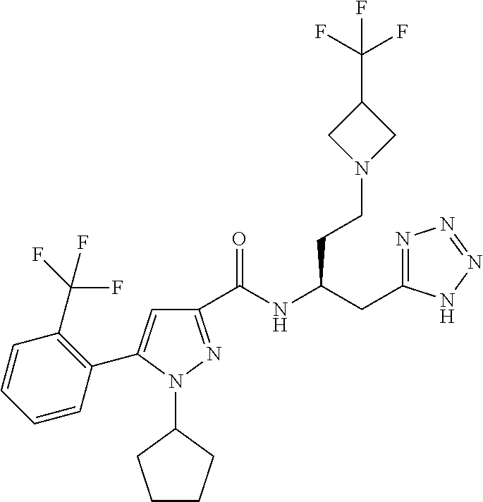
C1(C(NC(CCN2CC(C(F)(F)F)C2)CC2=NN=NN2)=O)=NN(C2CCCC2)C(C2=C(C(F)(F)F)C=CC=C2)=C1
